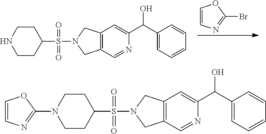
C1N(C2=NC=CO2)CCC(S(N2CC3=C(C2)C=C(C(C2=CC=CC=C2)O)N=C3)(=O)=O)C1.C1NCCC(S(N2CC3=C(C2)C=C(C(C2=CC=CC=C2)O)N=C3)(=O)=O)C1.BrC1=NC=CO1
